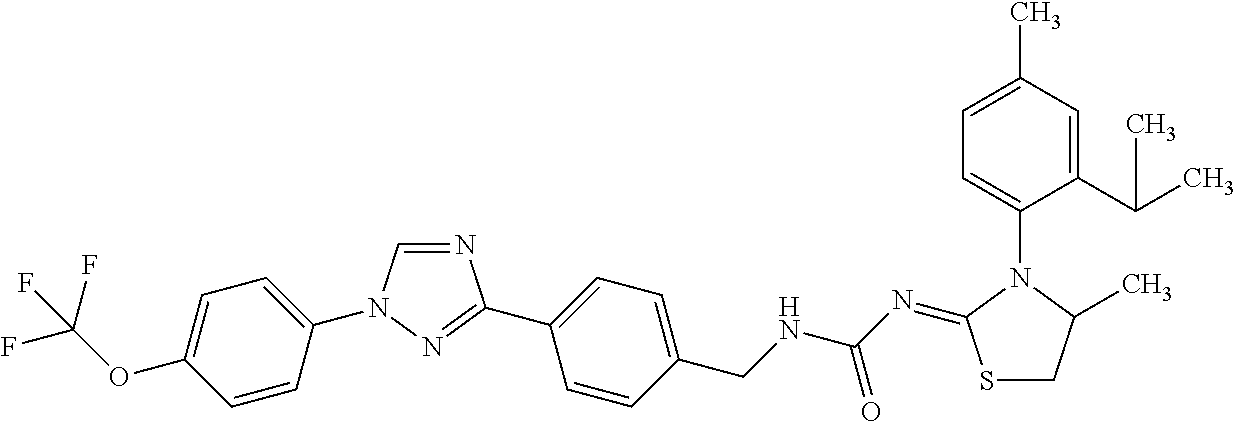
C1=NC(C2=CC=C(CNC(N=C3SCC(C)N3C3=CC=C(C)C=C3C(C)C)=O)C=C2)=NN1C1=CC=C(OC(F)(F)F)C=C1
